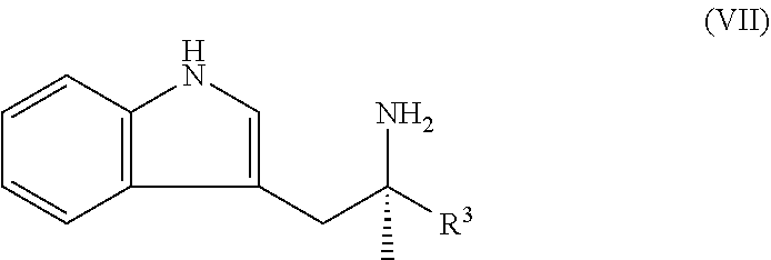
C1=CC2=C(C=C1)NC=C2CC(N)(C)[R3]
